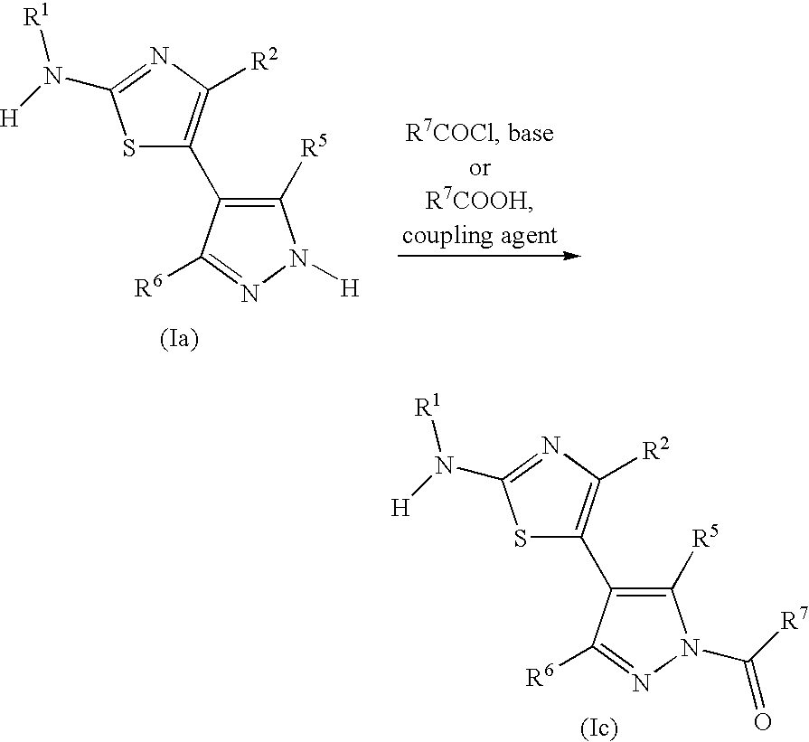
S1C(C2=C([R5])N(C([R7])=O)N=C2[R6])=C([R2])N=C1N([H])[R1].S1C(C2=C([R5])N([H])N=C2[R6])=C([R2])N=C1N([H])[R1]
